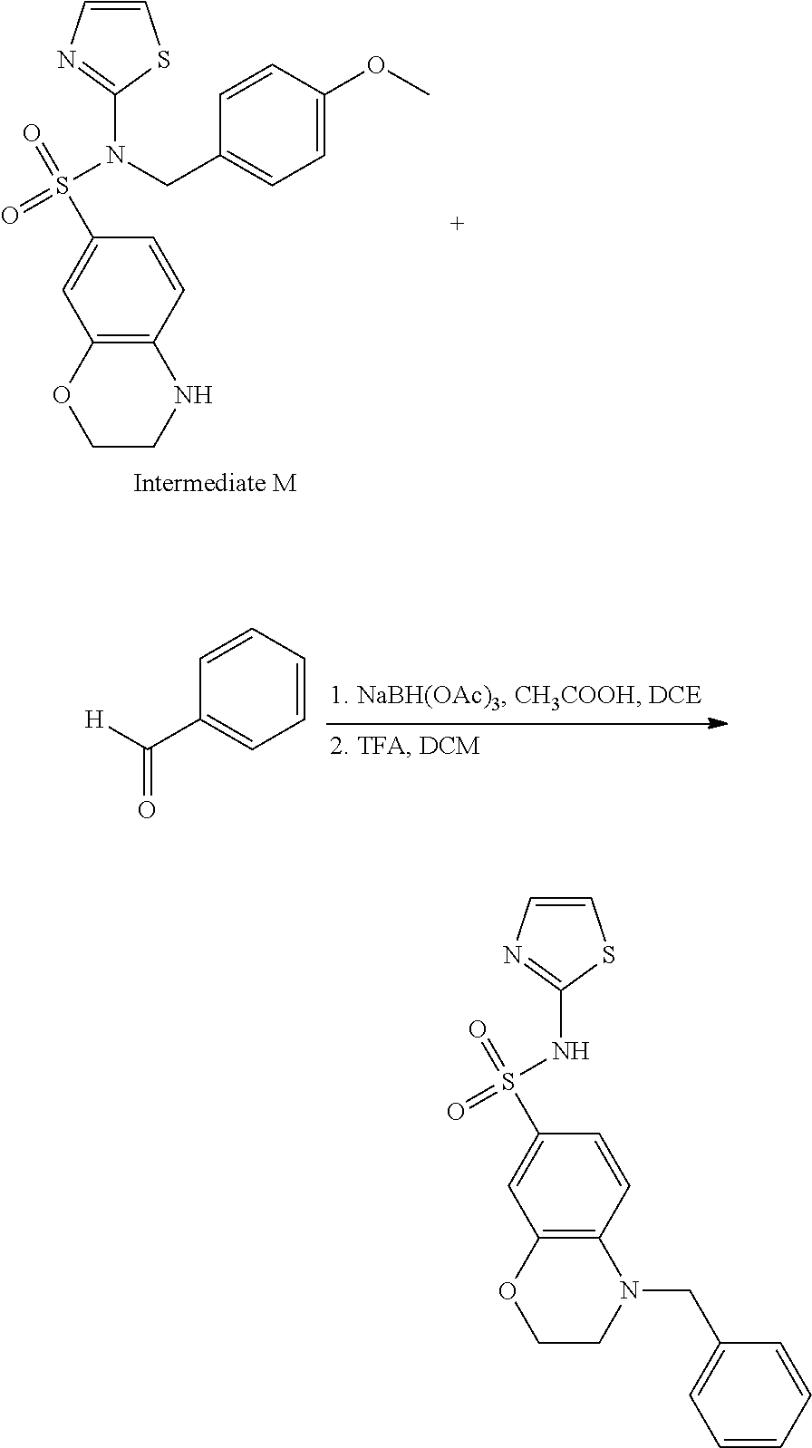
C12=C(C=CC(S(=O)(N(CC3=CC=C(OC)C=C3)C3=NC=CS3)=O)=C1)NCCO2.[H]C(C1=CC=CC=C1)=O.C12=C(C=CC(S(=O)(NC3=NC=CS3)=O)=C1)N(CC1=CC=CC=C1)CCO2
